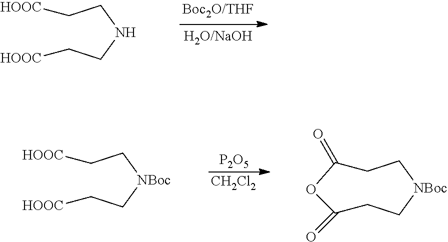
C(CNCC[HOOC])[HOOC].[P2O5].[CH2Cl2].C(C[NBoc]CC[HOOC])[HOOC].C1C[NBoc]CCC(=O)OC1=O
